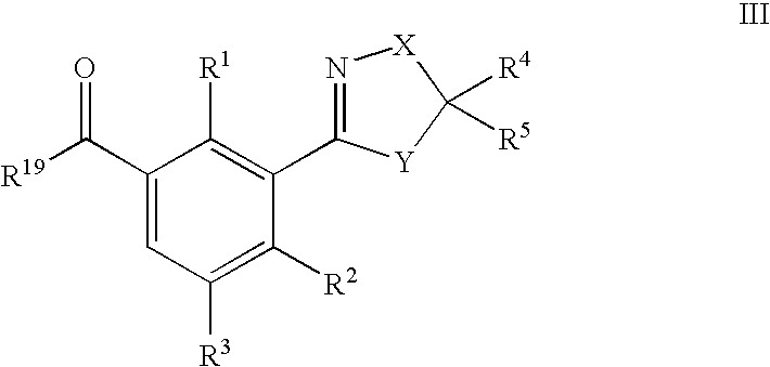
C1(C(=O)[R19])=CC([R3])=C([R2])C(C2=N[X]C([R4])([R5])[Y]2)=C1[R1]
